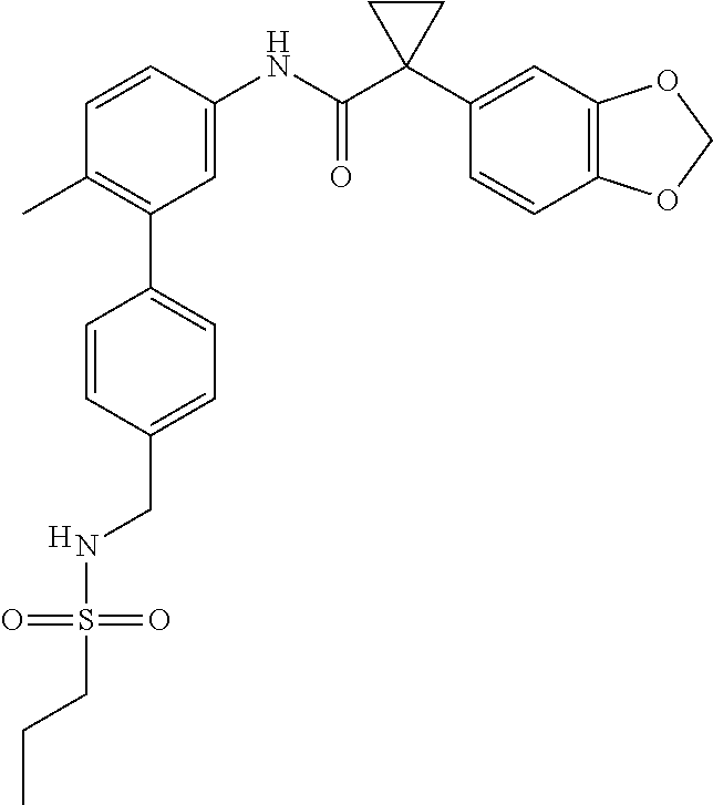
C1(CNS(=O)(=O)CCC)=CC=C(C2=C(C)C=CC(NC(C3(C4=CC5=C(C=C4)OCO5)CC3)=O)=C2)C=C1.[H]
